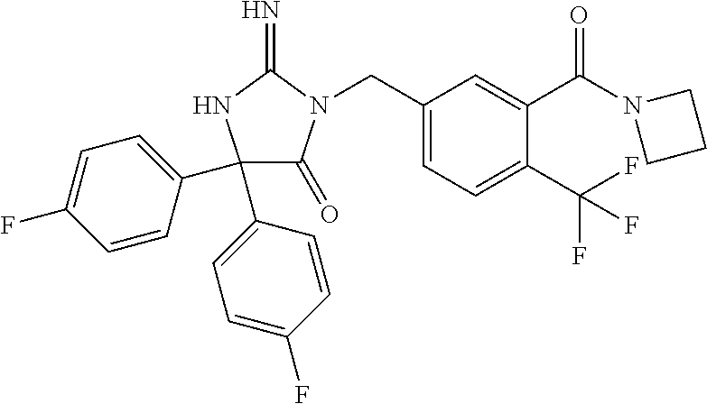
C1(C2=CC=C(F)C=C2)(C2=CC=C(F)C=C2)C(=O)N(CC2=CC=C(C(F)(F)F)C(C(=O)N3CCC3)=C2)C(=N)N1
